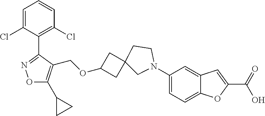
C1=C(Cl)C(C2=NOC(C3CC3)=C2COC2CC3(C2)CN(C2=CC=C4C(=C2)C=C(C(=O)O)O4)CC3)=C(Cl)C=C1
